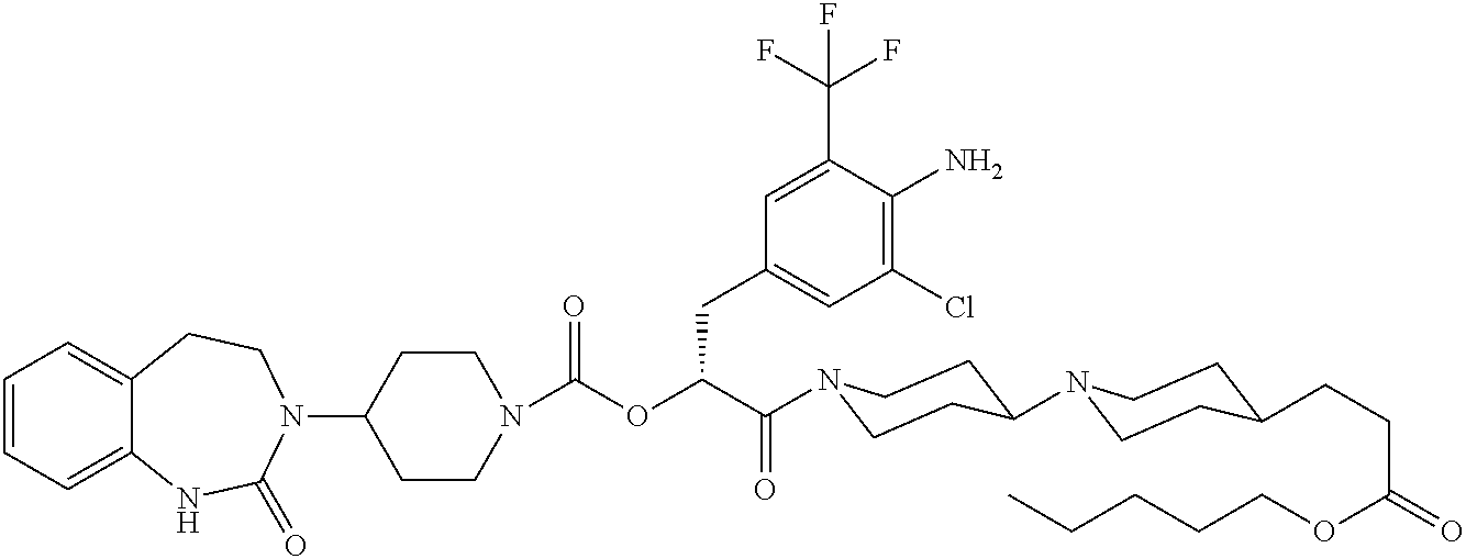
C1=CC=C2C(=C1)CCN(C1CCN(C(OC(C(=O)N3CCC(N4CCC(CCC(=O)OCCCCC)CC4)CC3)CC3=CC(Cl)=C(N)C(C(F)(F)F)=C3)=O)CC1)C(=O)N2
